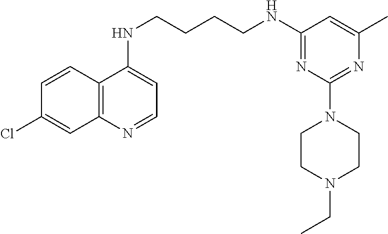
C1=CC2=C(C=C1Cl)N=CC=C2NCCCCNC1=NC(N2CCN(CC)CC2)=NC(C)=C1
